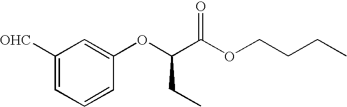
C1([OHC])=CC=CC(OC(C(OCCCC)=O)CC)=C1
